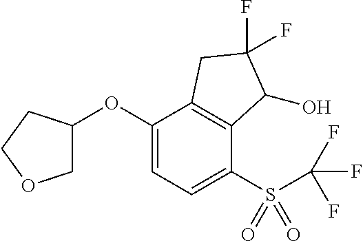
C1C(OC2=CC=C(S(C(F)(F)F)(=O)=O)C3=C2CC(F)(F)C3O)CCO1
